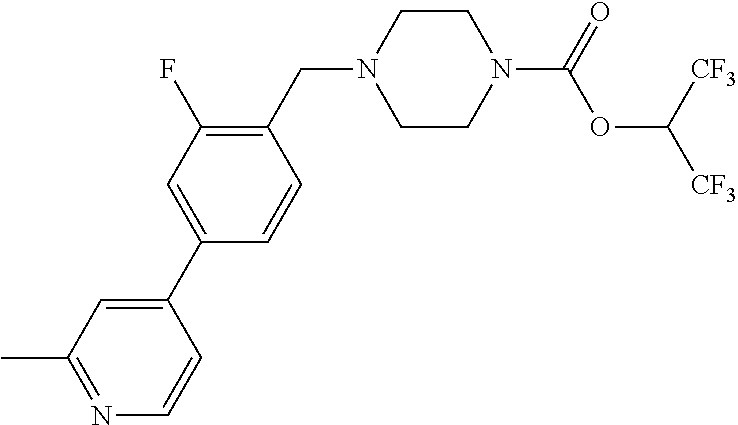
C1CN(CC2=C(F)C=C(C3=CC(C)=NC=C3)C=C2)CCN1C(=O)OC([CF3])[CF3]
